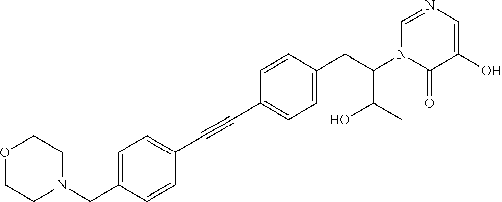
C1=C(CN2CCOCC2)C=CC(C#CC2=CC=C(CC(N3C(=O)C(O)=CN=C3)C(O)C)C=C2)=C1
